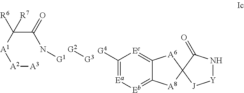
[A2]([A3])[A1]C(C(N[G1])=O)([R6])[R7].[G2][G3].[G4]C1=[Ea][Eb]=C2C(=[Ec]1)[A6]C1([A8]2)[J][Y]NC1=O
